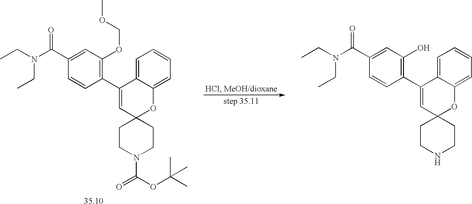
C1(C2=C(OCOC)C=C(C(N(CC)CC)=O)C=C2)=CC2(OC3=CC=CC=C13)CCN(C(=O)OC(C)(C)C)CC2.[35.10].C1(C2=C(O)C=C(C(N(CC)CC)=O)C=C2)=CC2(OC3=CC=CC=C13)CCNCC2
